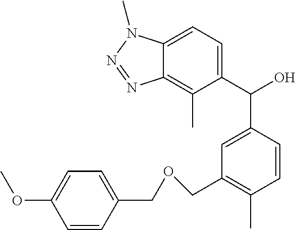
CC1=C2N=NN(C)C2=CC=C1C(O)C1=CC(COCC2=CC=C(OC)C=C2)=C(C)C=C1
